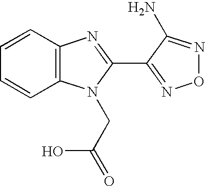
C1=CC2=C(C=C1)N(CC(O)=O)C(C1=NON=C1N)=N2
